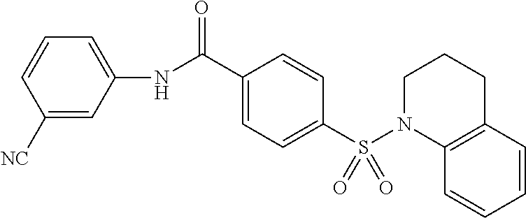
C1([NC])=CC(NC(C2=CC=C(S(N3C4=C(CCC3)C=CC=C4)(=O)=O)C=C2)=O)=CC=C1
